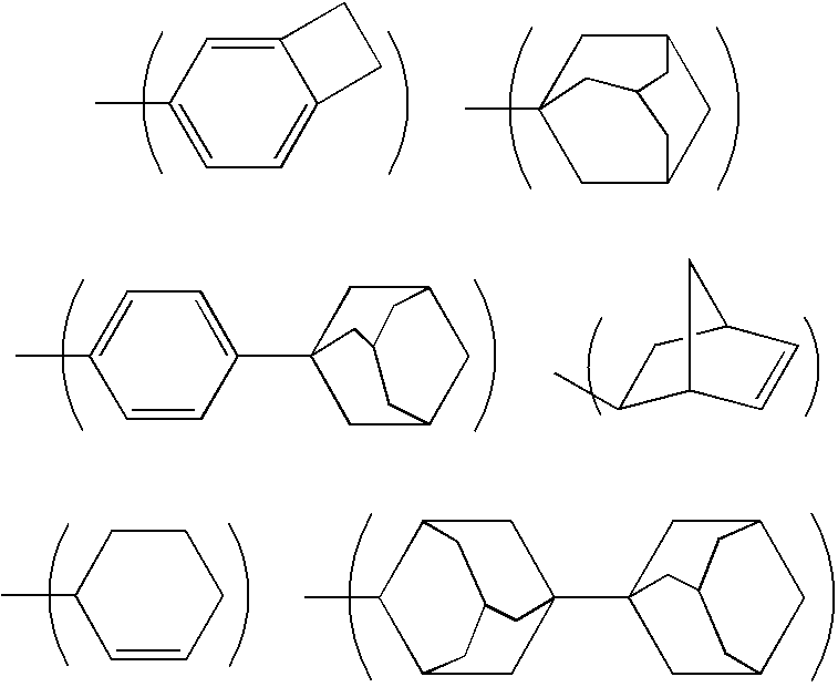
C12=CC(C)=CC=C1CC2.C12CC3(C)CC(C1)CC(C3)C2.C1=C(C)C=CC(C23CC4CC(C2)CC(C3)C4)=C1.C1(C)C2C=CC(C1)C2.C1CC(C)C=CC1.C1C2C(C)C3CC1(C14CC5CC(C1)CC(C4)C5)CC(C2)C3
